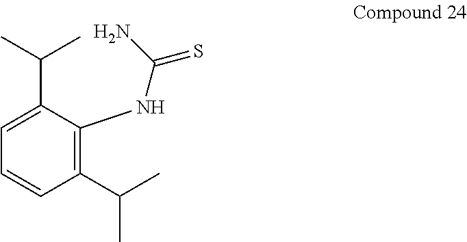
C1(C(C)C)=C(NC(=S)N)C(C(C)C)=CC=C1
